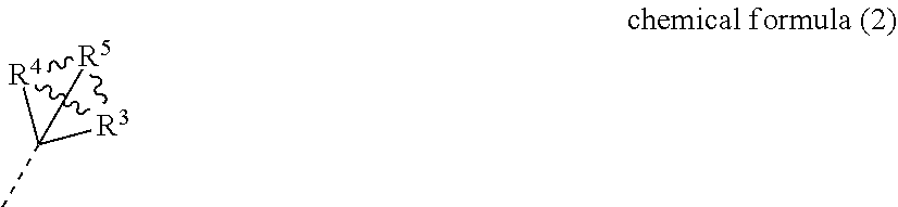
CC12[R3]3[R5]4C13[R4]24
